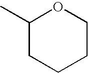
C1(C)CCCCO1
